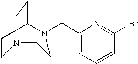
C1(CN2CCCN(CC)CC2)=CC=CC(Br)=N1
